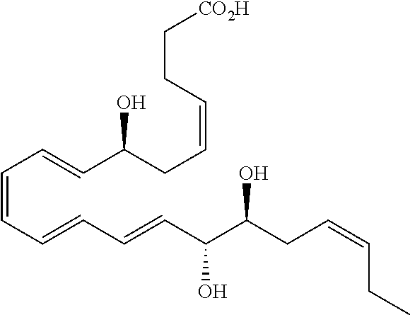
C(=CC=CC=CC(C(CC=CCC)O)O)C=CC(CC=CCC[CO2H])O
